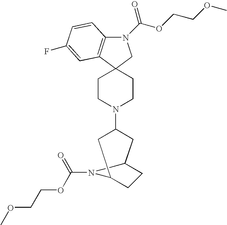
N1(C(=O)OCCOC)C2=C(C3(C1)CCN(C1CC4CCC(C1)N4C(=O)OCCOC)CC3)C=C(F)C=C2
